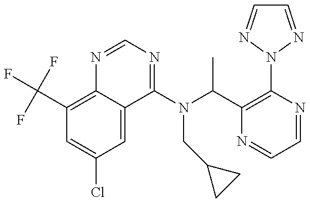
C1(C(F)(F)F)=C2C(=CC(Cl)=C1)C(N(C(C1=C(N3N=CC=N3)N=CC=N1)C)CC1CC1)=NC=N2
